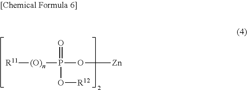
[R11][(O)n]P(O[Zn])(O[R12])=O
